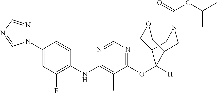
C1=CC(NC2=C(C)C(OC3([H])C4COCC3CN(C(=O)OC(C)C)C4)=NC=N2)=C(F)C=C1N1N=CN=C1
